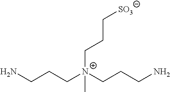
NCCC[N+](CCCN)(CCC[SO3])C
